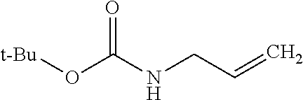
[t-Bu]OC(NCC=C)=O
